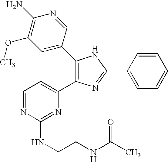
C1(C2=CC(OC)=C(N)N=C2)=C(C2=CC=NC(NCCNC(C)=O)=N2)N=C(C2=CC=CC=C2)N1
